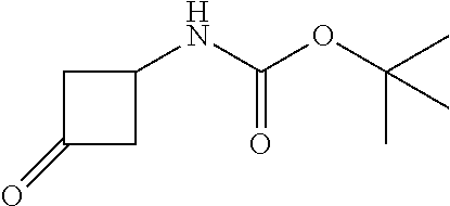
C1C(=O)CC1NC(=O)OC(C)(C)C
